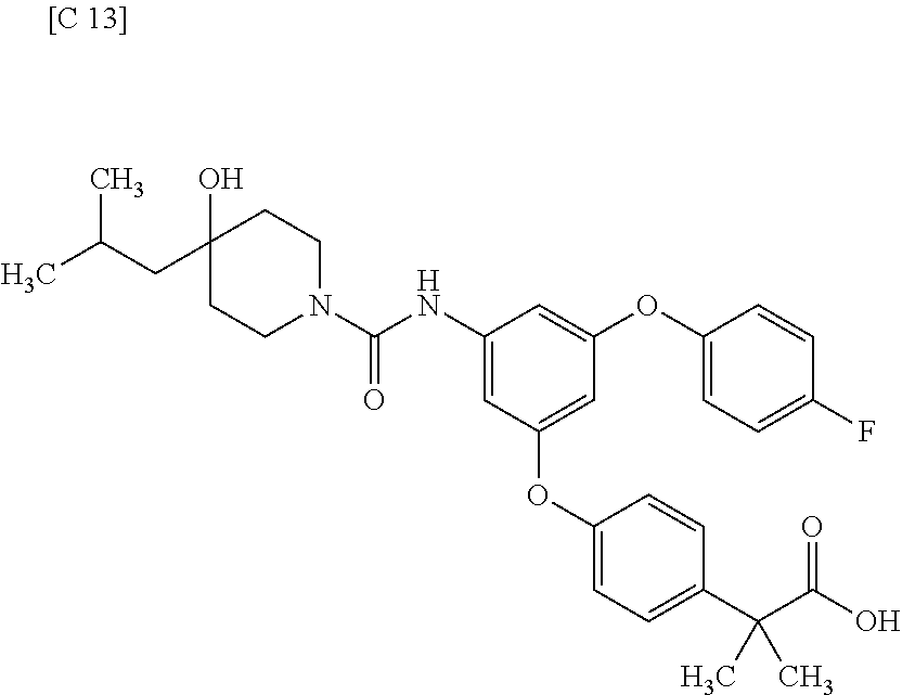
C1(CC(C)C)(O)CCN(C(NC2=CC(OC3=CC=C(C(C(O)=O)(C)C)C=C3)=CC(OC3=CC=C(F)C=C3)=C2)=O)CC1
